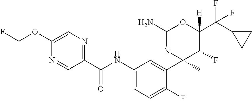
C1(C(NC2=CC=C(F)C(C3(C)C(F)C(C(C4CC4)(F)F)([H])OC(N)=N3)=C2)=O)=NC=C(OCF)N=C1
